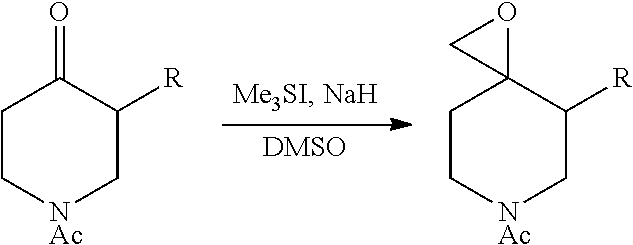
[DMSO].C1C[NAc]CC([R])C12OC2.C1C[NAc]CC([R])C1=O
